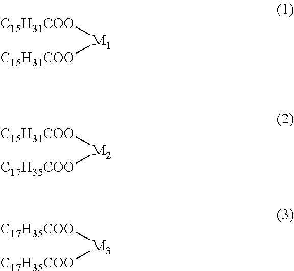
[C15H31COO][M1][C15H31COO].[C15H31COO][M2][C17H35COO].[C17H35COO][M3][C17H35COO]
